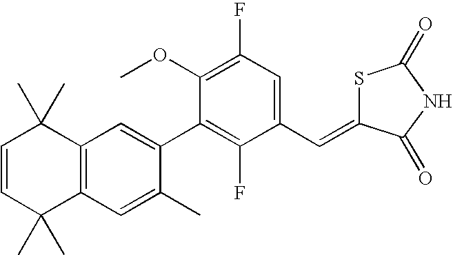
C1=CC(C)(C)C2=C(C1(C)C)C=C(C1=C(F)C(C=C3SC(=O)NC3=O)=CC(F)=C1OC)C(C)=C2
